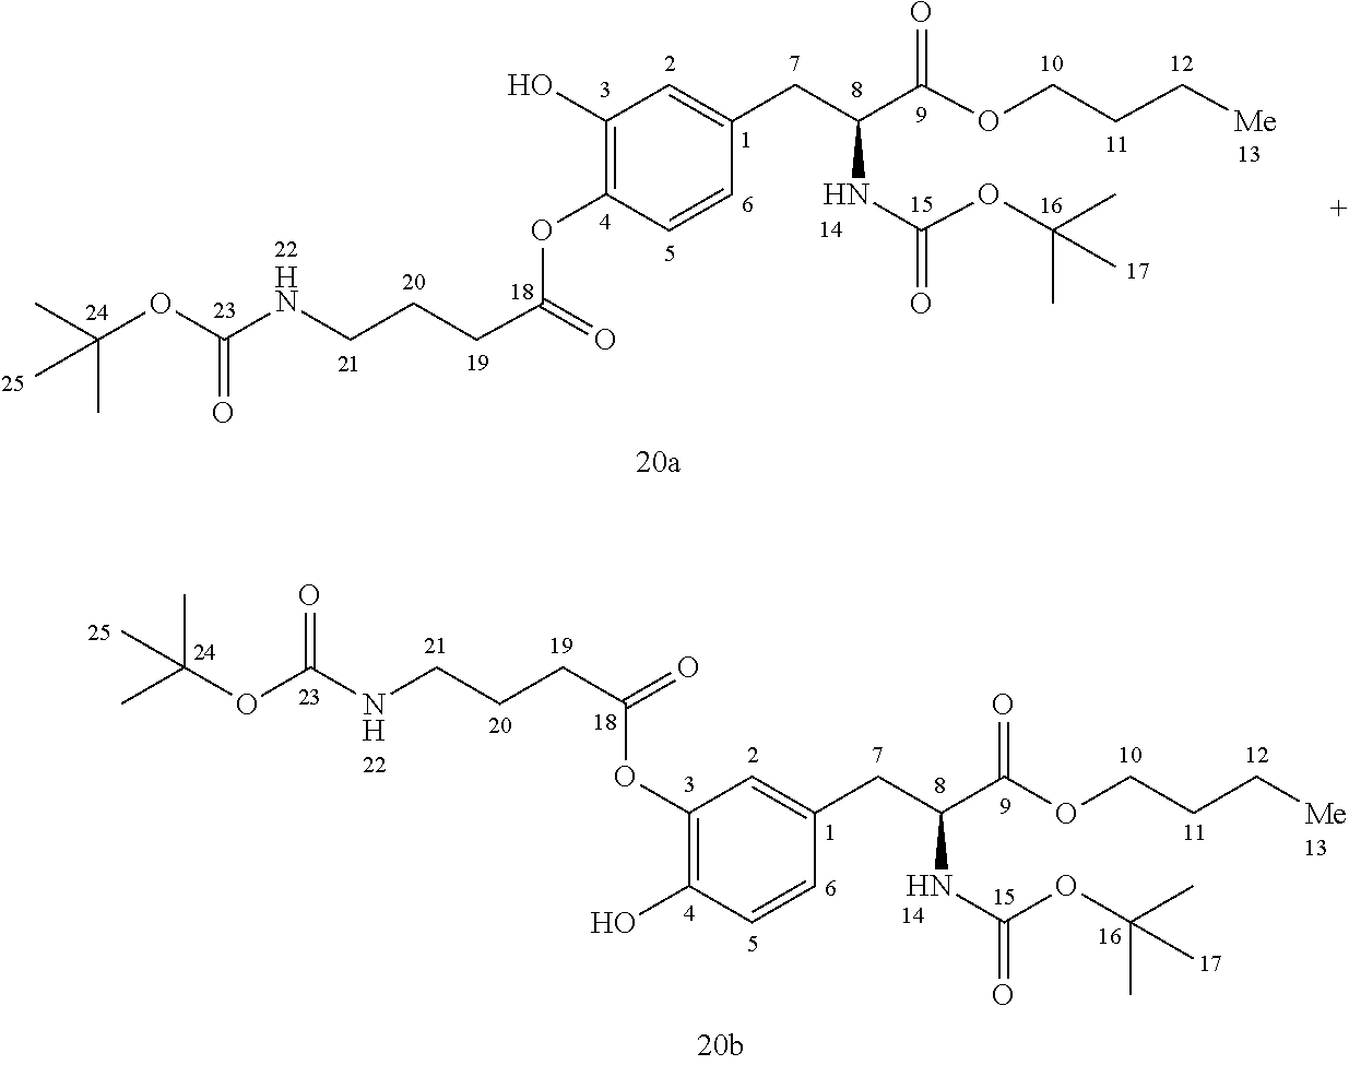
CC(OC(NCCCC(OC1=C(O)C=CC(CC(C(OCCC[Me])=O)NC(OC(C)(C)C)=O)=C1)=O)=O)(C)C.C1(O)=C(OC(=O)CCCNC(OC(C)(C)C)=O)C=CC(CC(C(OCCC[Me])=O)NC(OC(C)(C)C)=O)=C1
